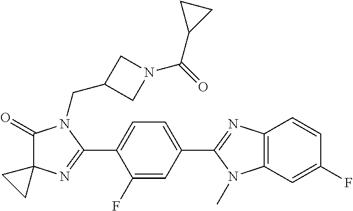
C1(=O)N(CC2CN(C(=O)C3CC3)C2)C(C2=CC=C(C3=NC4=C(N3C)C=C(F)C=C4)C=C2F)=NC12CC2
